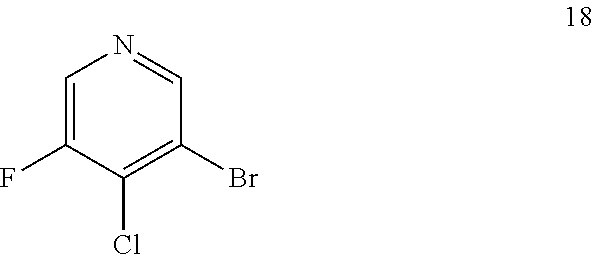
C1=NC=C(F)C(Cl)=C1Br
